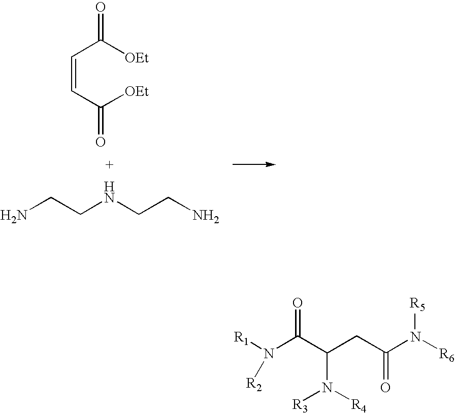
C(=CC([OEt])=O)C([OEt])=O.NCCNCCN.[R1]N(C(C(CC(N([R6])[R5])=O)N([R4])[R3])=O)[R2]
